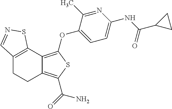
C12=C(OC3=CC=C(NC(C4CC4)=O)N=C3C)SC(C(=O)N)=C1CCC1=C2SN=C1
